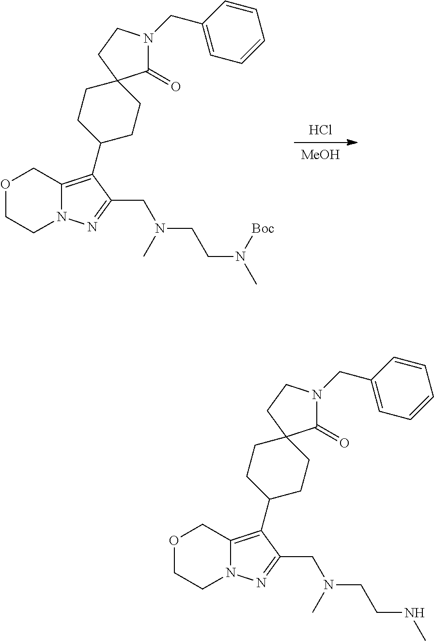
[MeOH].Cl.C12=C(C3CCC4(CC3)C(=O)N(CC3=CC=CC=C3)CC4)C(CN(CCN(C)[Boc])C)=NN1CCOC2.C12=C(C3CCC4(CC3)C(=O)N(CC3=CC=CC=C3)CC4)C(CN(CCNC)C)=NN1CCOC2
